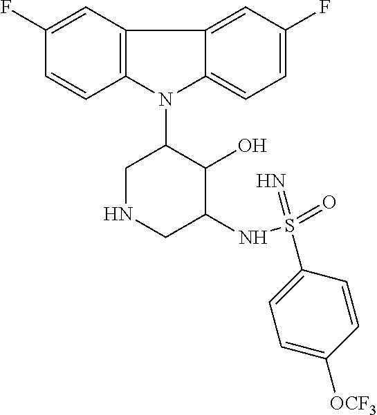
N1(C2CNCC(NS(=O)(=N)C3=CC=C([OCF3])C=C3)C2O)C2=C(C3=CC(F)=CC=C13)C=C(F)C=C2
